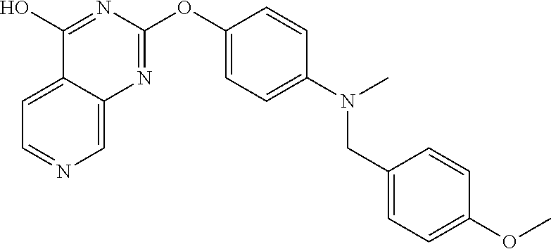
C12=CC=NC=C1N=C(OC1=CC=C(N(C)CC3=CC=C(OC)C=C3)C=C1)N=C2O
